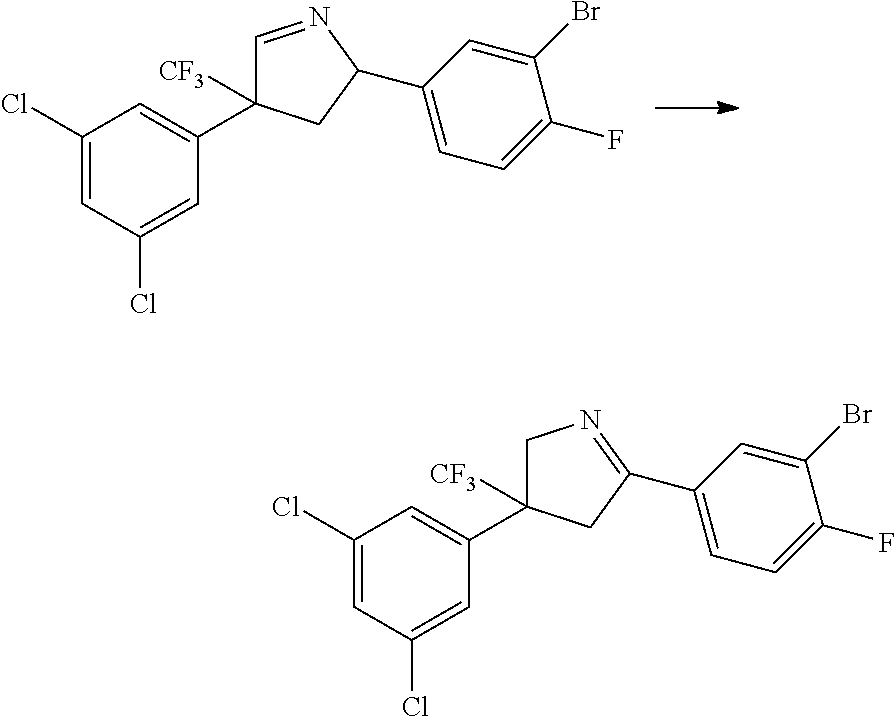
C1(Cl)=CC(Cl)=CC(C2([CF3])C=NC(C3=CC=C(F)C(Br)=C3)C2)=C1.C1(Cl)=CC(Cl)=CC(C2([CF3])CN=C(C3=CC=C(F)C(Br)=C3)C2)=C1
